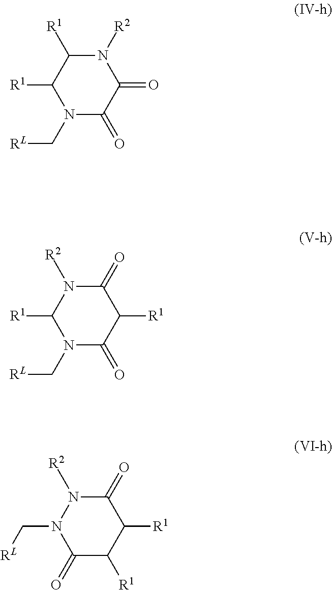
C1(=O)C([R1])C([R1])C(=O)N([R2])N1C[RL].N1(C[RL])C(=O)C(=O)N([R2])C([R1])C1[R1].N1(C[RL])C(=O)C([R1])C(=O)N([R2])C1[R1]
